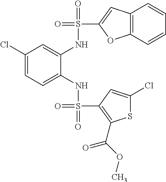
C1(Cl)=CC=C(NS(=O)(=O)C2=C(C(OC)=O)SC(Cl)=C2)C(NS(=O)(C2=CC3=C(O2)C=CC=C3)=O)=C1
